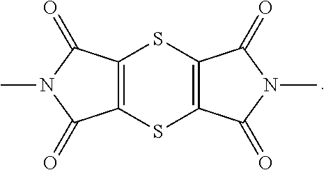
C12=C(C(=O)N(C)C1=O)SC1=C(S2)C(=O)N(C)C1=O
